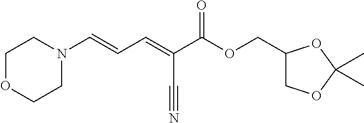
C1OCCN(C=CC=C(C(OCC2COC(C)(C)O2)=O)C#N)C1
